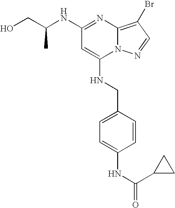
C1(NC(CO)C)=NC2=C(Br)C=NN2C(NCC2=CC=C(NC(=O)C3CC3)C=C2)=C1
